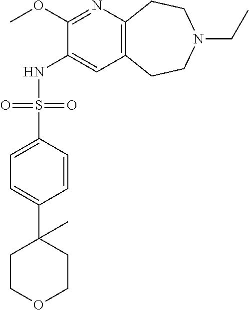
C1(OC)=NC2=C(C=C1NS(C1=CC=C(C3(C)CCOCC3)C=C1)(=O)=O)CCN(CC)CC2
